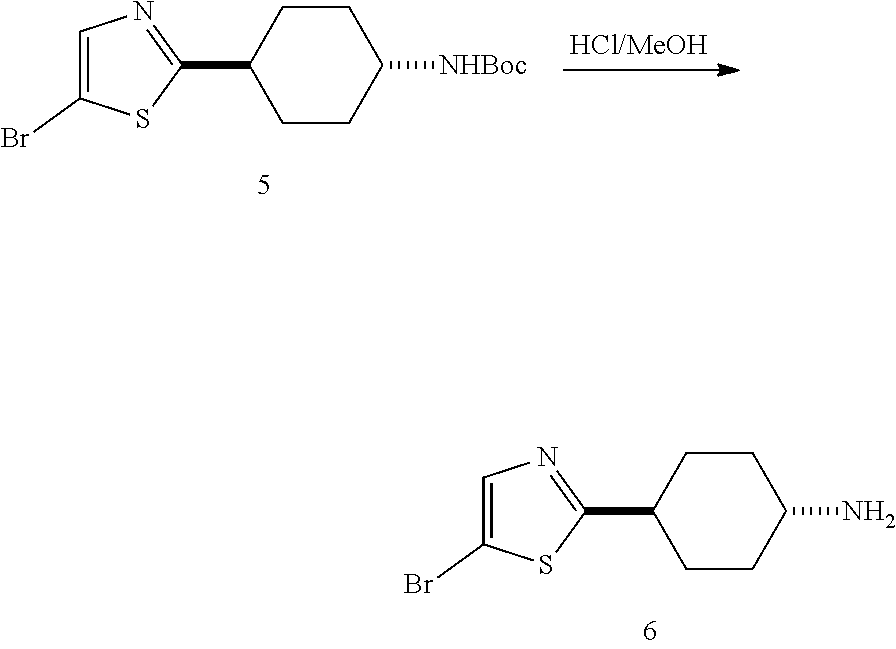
C1CC(N)CCC1C1=NC=C(Br)S1.C1CC([NHBoc])CCC1C1=NC=C(Br)S1
